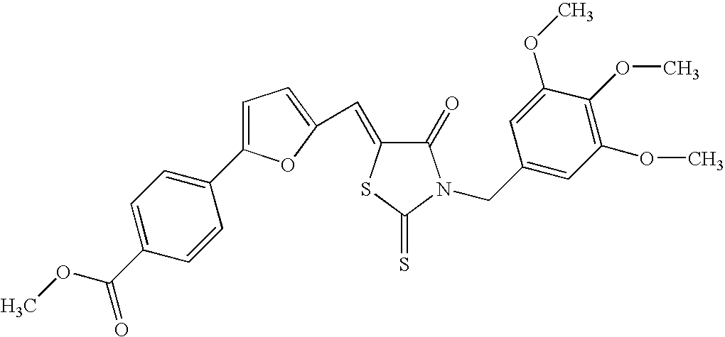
C1=C(C2=CC=C(C(OC)=O)C=C2)OC(C=C2C(=O)N(CC3=CC(OC)=C(OC)C(OC)=C3)C(=S)S2)=C1
